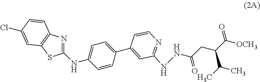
N1=C(NNC(CC(C([OCH3])=O)C(C)C)=O)C=C(C2=CC=C(NC3=NC4=C(S3)C=C(Cl)C=C4)C=C2)C=C1
